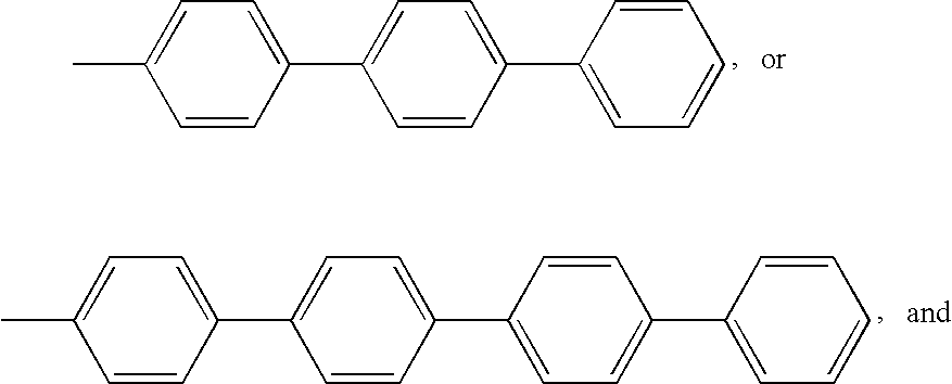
C1=CC(C2=CC=CC=C2)=CC=C1C1=CC=C(C)C=C1.C1=CC(C2=CC=C(C3=CC=CC=C3)C=C2)=CC=C1C1=CC=C(C)C=C1
